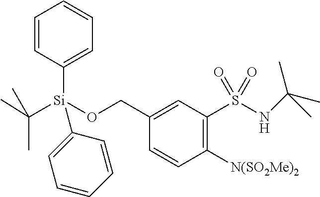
N(S(C1=C([N(SO2Me)2])C=CC(CO[Si](C2=CC=CC=C2)(C2=CC=CC=C2)C(C)(C)C)=C1)(=O)=O)C(C)(C)C
